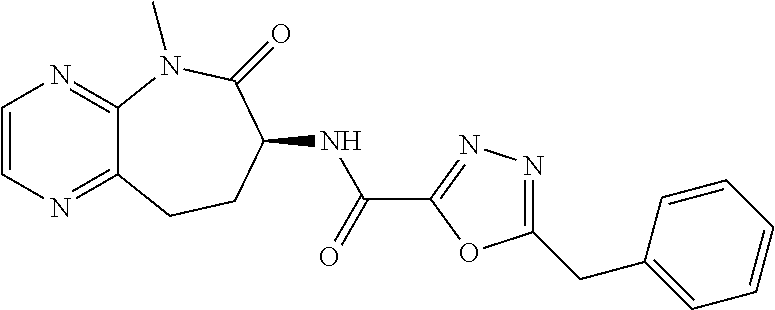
C1=CN=C2C(=N1)N(C)C(=O)C(NC(C1=NN=C(CC3=CC=CC=C3)O1)=O)CC2
